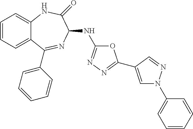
C1=CC=C2C(=C1)NC(=O)C(NC1=NN=C(C3=CN(C4=CC=CC=C4)N=C3)O1)N=C2C1=CC=CC=C1
